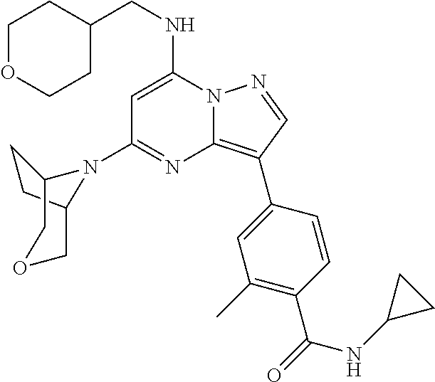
C12CCC(N1C1=NC3=C(C4=CC(C)=C(C(=O)NC5CC5)C=C4)C=NN3C(NCC3CCOCC3)=C1)COC2
